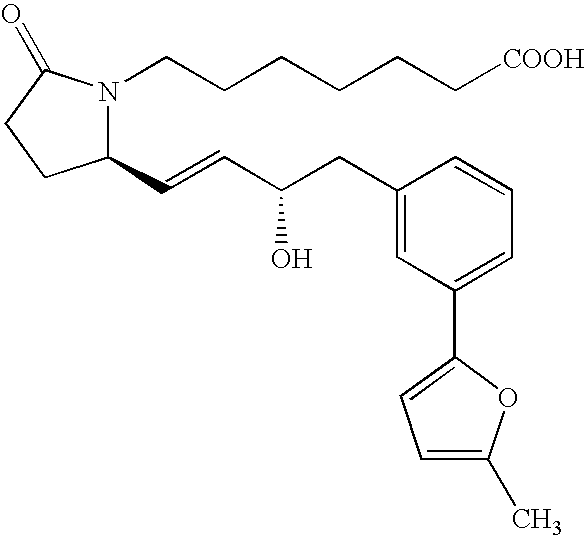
C1(C=CC(O)CC2=CC(C3=CC=C(C)O3)=CC=C2)N(CCCCCC[COOH])C(=O)CC1
